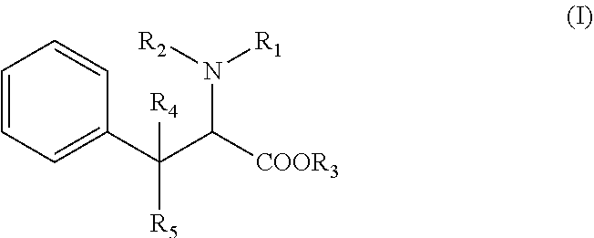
C1=CC=C(C(C([COOR3])N([R2])[R1])([R5])[R4])C=C1
